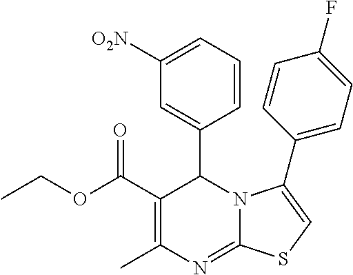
C1(C(OCC)=O)=C(C)N=C2N(C1C1=CC([O2N])=CC=C1)C(C1=CC=C(F)C=C1)=CS2
